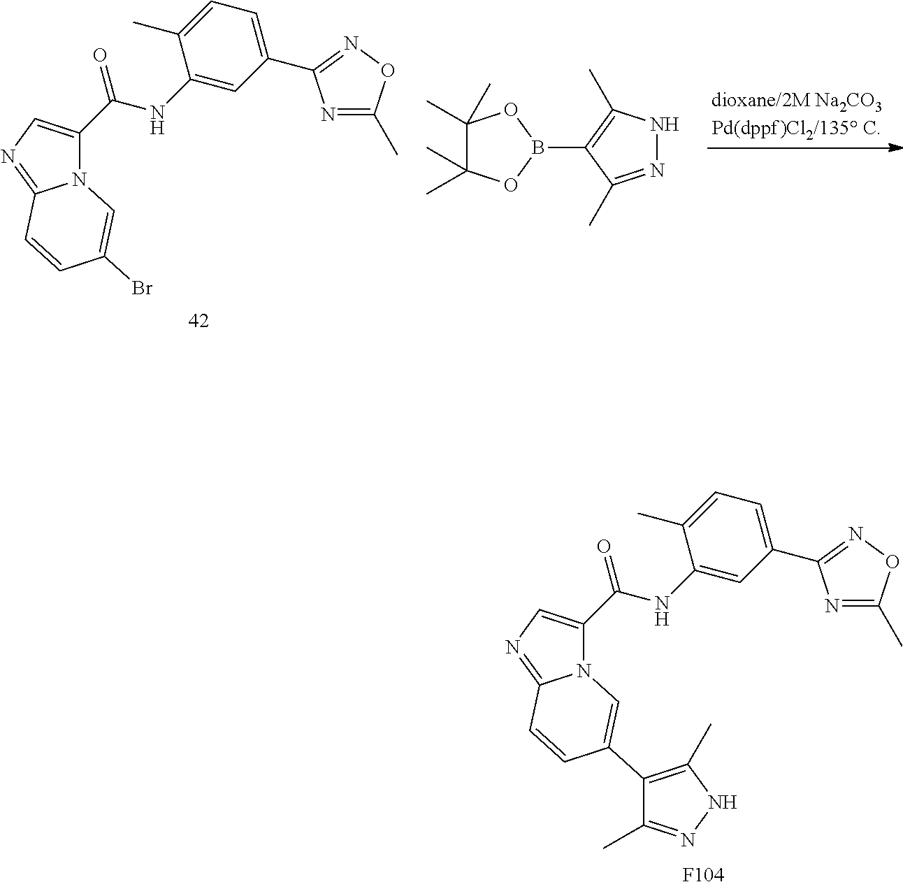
N12C(=NC=C1C(NC1=CC(C3=NOC(C)=N3)=CC=C1C)=O)C=CC(C1=C(C)NN=C1C)=C2.[F104].N12C(=NC=C1C(NC1=CC(C3=NOC(C)=N3)=CC=C1C)=O)C=CC(Br)=C2.C1(C)(C)C(C)(C)OB(C2=C(C)NN=C2C)O1
